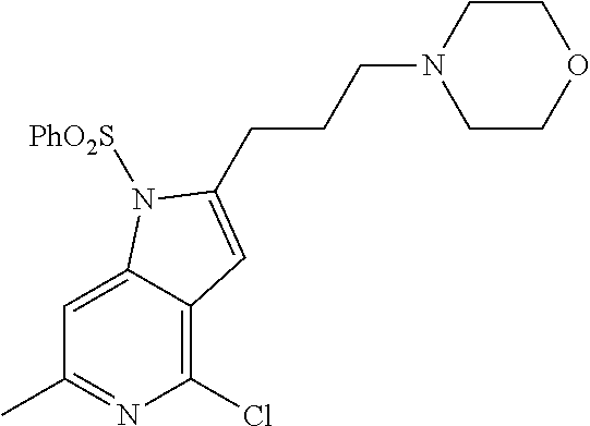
C1=C2C(=C(Cl)N=C1C)C=C(CCCN1CCOCC1)N2[PhO2S]
